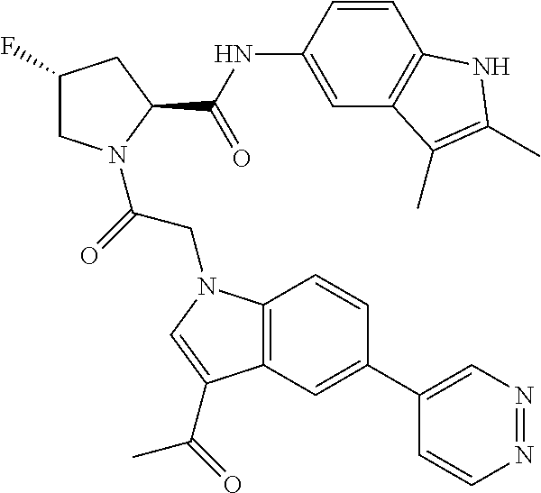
C12=C(C=C(C3=CN=NC=C3)C=C1)C(C(=O)C)=CN2CC(=O)N1CC(F)CC1C(NC1=CC2=C(C=C1)NC(C)=C2C)=O
